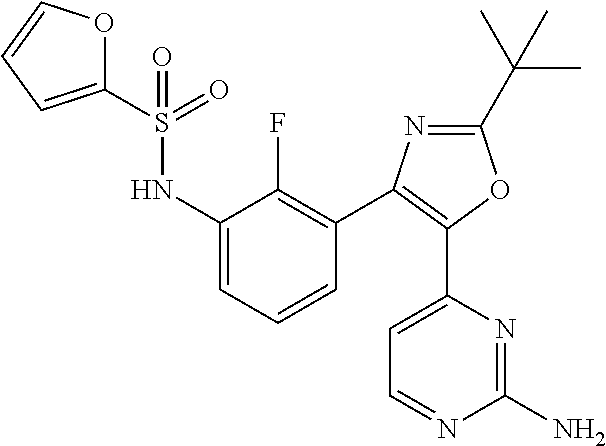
C1(C(C)(C)C)=NC(C2=C(F)C(NS(C3=CC=CO3)(=O)=O)=CC=C2)=C(C2=CC=NC(N)=N2)O1
